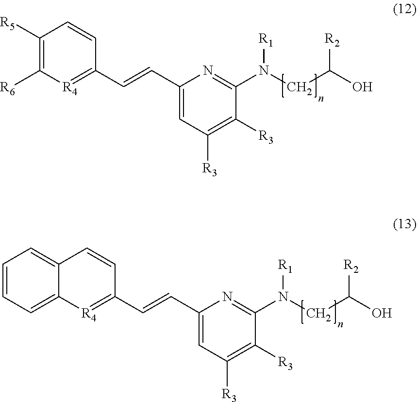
C12=CC=CC=C1[R4]=C(C=CC1=CC([R3])=C([R3])C(N(CC(O)[R2])[R1])=N1)C=C2.C1([R5])=C([R6])[R4]=C(C=CC2=CC([R3])=C([R3])C(N(CC(O)[R2])[R1])=N2)C=C1
